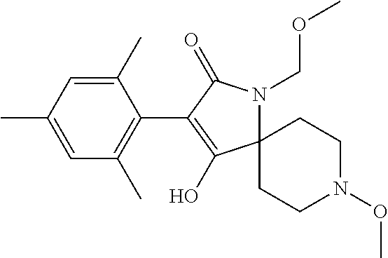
C12(N(COC)C(=O)C(C3=C(C)C=C(C)C=C3C)=C1O)CCN(OC)CC2
